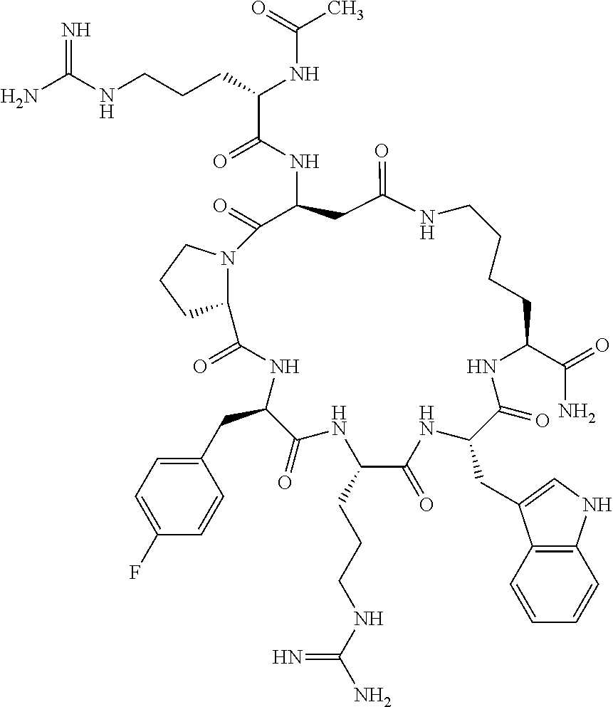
NC(NCCCC(NC(C)=O)C(=O)NC1CC(=O)NCCCCC(C(=O)N)NC(=O)C(CC2=CNC3=C2C=CC=C3)NC(=O)C(CCCNC(N)=N)NC(=O)C(CC2=CC=C(F)C=C2)NC(=O)C2N(C1=O)CCC2)=N
